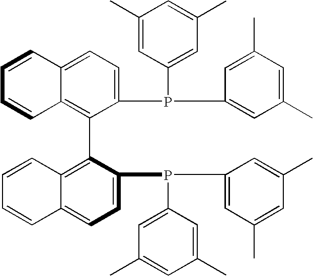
C1=CC2=CC=C(P(C3=CC(C)=CC(C)=C3)C3=CC(C)=CC(C)=C3)C(C3=C4C(=CC=C3P(C3=CC(C)=CC(C)=C3)C3=CC(C)=CC(C)=C3)C=CC=C4)=C2C=C1
